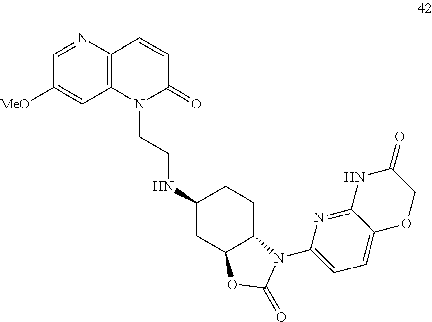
N1(CCNC2CC3C(CC2)N(C2=CC=C4C(=N2)NC(=O)CO4)C(=O)O3)C(=O)C=CC2=C1C=C([MeO])C=N2
